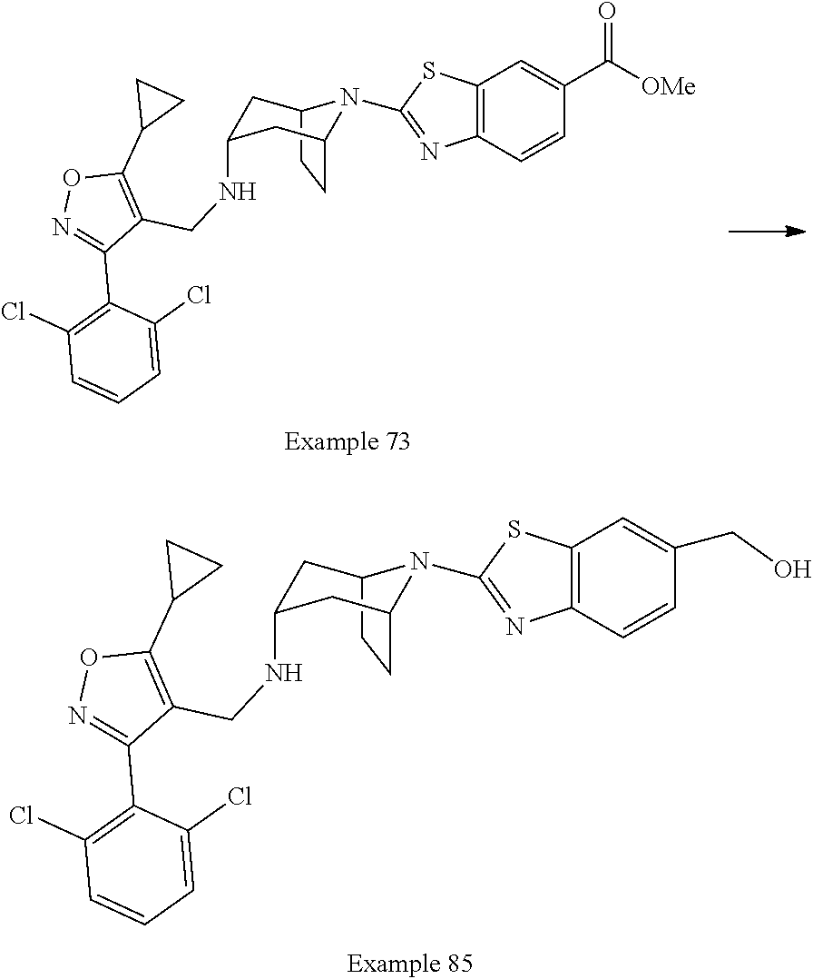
C12=C(C=CC(C([OMe])=O)=C1)N=C(N1C3CCC1CC(NCC1=C(C4CC4)ON=C1C1=C(Cl)C=CC=C1Cl)C3)S2.C12=C(C=CC(CO)=C1)N=C(N1C3CCC1CC(NCC1=C(C4CC4)ON=C1C1=C(Cl)C=CC=C1Cl)C3)S2
